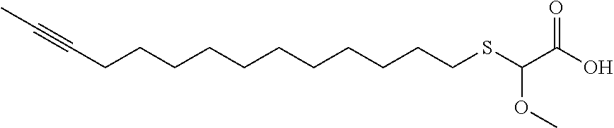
C(CCCCCCCCSC(C(O)=O)OC)CCC#CC
